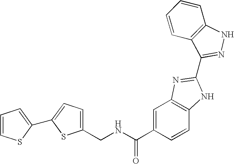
C(NC(C1=CC2=C(C=C1)NC(C1=NNC3=C1C=CC=C3)=N2)=O)C1=CC=C(C2=CC=CS2)S1
